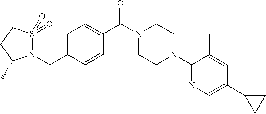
C(C1=CC=C(C(N2CCN(C3=NC=C(C4CC4)C=C3C)CC2)=O)C=C1)N1S(=O)(=O)CCC1C
